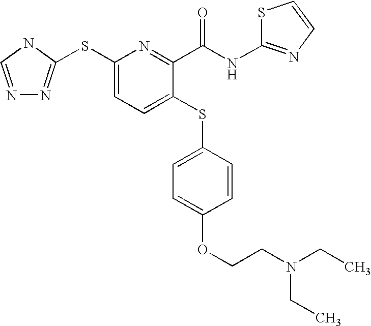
N1=CNC(SC2=CC=C(SC3=CC=C(OCCN(CC)CC)C=C3)C(C(NC3=NC=CS3)=O)=N2)=N1
